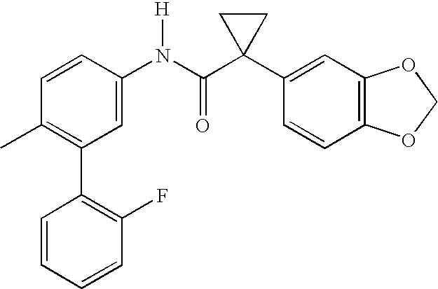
C1(N(C(C2(C3=CC4=C(C=C3)OCO4)CC2)=O)[H])=CC(C2=C(F)C=CC=C2)=C(C)C=C1
